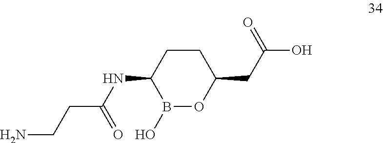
B1(O)OC(CC(O)=O)CCC1NC(CCN)=O
